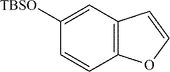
C12=C(C=C([TBSO])C=C1)C=CO2
